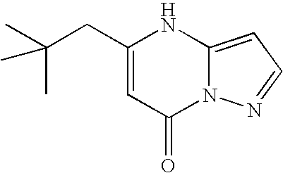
CC(CC1=CC(=O)N2C(=CC=N2)N1)(C)C
